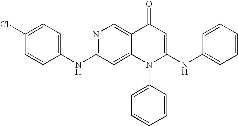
N(C1=CC=C(Cl)C=C1)C1=NC=C2C(=C1)N(C1=CC=CC=C1)C(NC1=CC=CC=C1)=CC2=O
